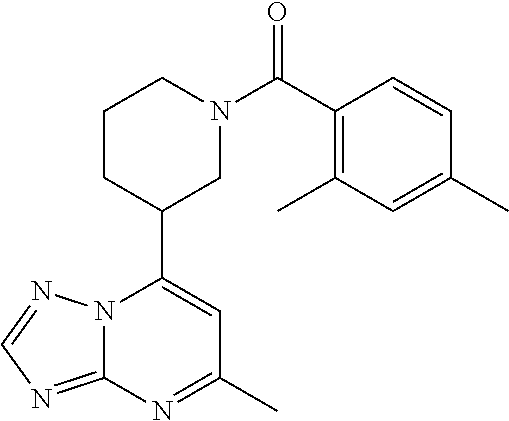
N12C(=NC=N1)N=C(C)C=C2C1CN(C(=O)C2=C(C)C=C(C)C=C2)CCC1
